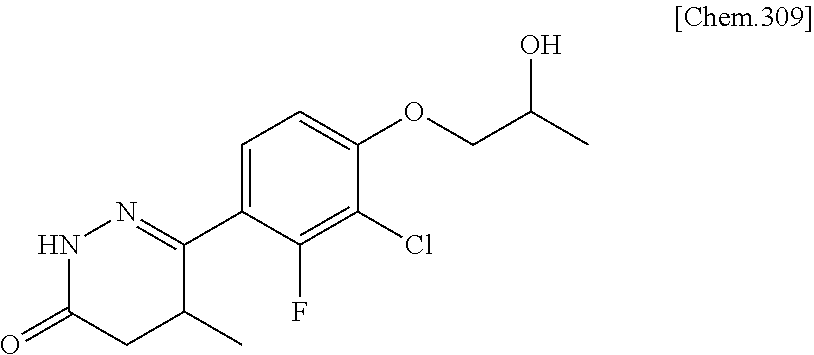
C1(C2=NNC(=O)CC2C)=CC=C(OCC(C)O)C(Cl)=C1F
